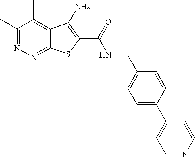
C1(C)=NN=C2C(=C1C)C(N)=C(C(=O)NCC1=CC=C(C3=CC=NC=C3)C=C1)S2
